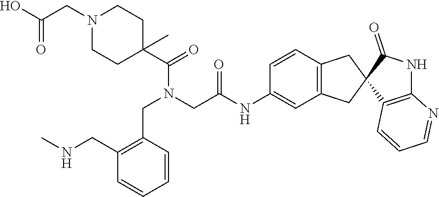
C(=O)(CN1CCC(C(N(CC(=O)NC2=CC3=C(C=C2)CC2(C3)C3=C(NC2=O)N=CC=C3)CC2=C(CNC)C=CC=C2)=O)(C)CC1)O
